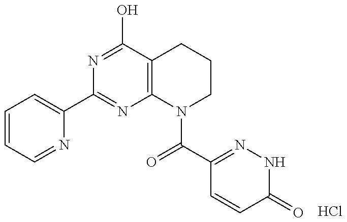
C1=CC=NC(C2=NC3=C(C(O)=N2)CCCN3C(=O)C2=NNC(=O)C=C2)=C1.Cl
